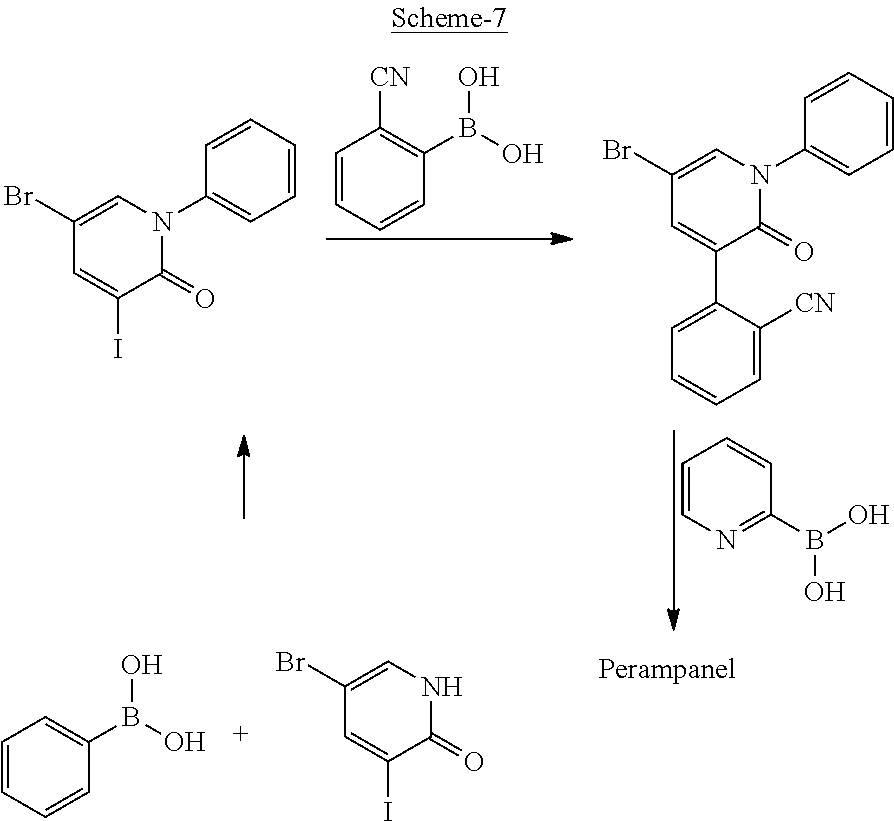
C1=CC=CC(B(O)O)=C1[CN].C1=CN=C(B(O)O)C=C1.C1(Br)=CN(C2=CC=CC=C2)C(=O)C(I)=C1.C1(Br)=CN(C2=CC=CC=C2)C(=O)C(C2=CC=CC=C2[CN])=C1.C1=CC=CC(B(O)O)=C1.C1(Br)=CNC(=O)C(I)=C1
